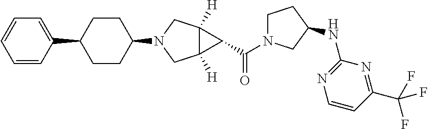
C1=CC(C2CCC(N3CC4([H])C([H])(C3)C4C(=O)N3CCC(NC4=NC=CC(C(F)(F)F)=N4)C3)CC2)=CC=C1
